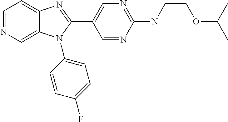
C12=CN=CC=C1N=C(C1=CN=C(NCCOC(C)C)N=C1)N2C1=CC=C(F)C=C1
